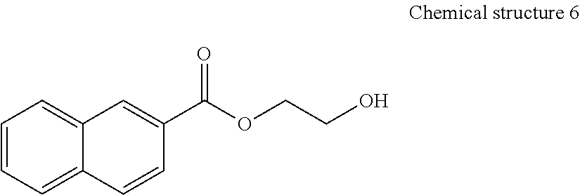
C1=CC=C2C(=C1)C=C(C(OCCO)=O)C=C2
